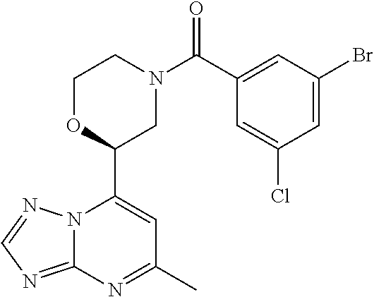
N12C(=NC=N1)N=C(C)C=C2C1CN(C(C2=CC(Br)=CC(Cl)=C2)=O)CCO1
